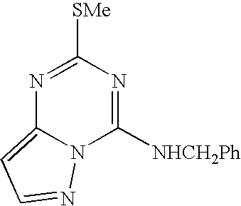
N1=C([SMe])N=C([NHCH2Ph])N2C1=CC=N2
